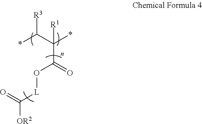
*C([R3])C(*)([R1])C(=O)O[L]C(=O)[OR2]
